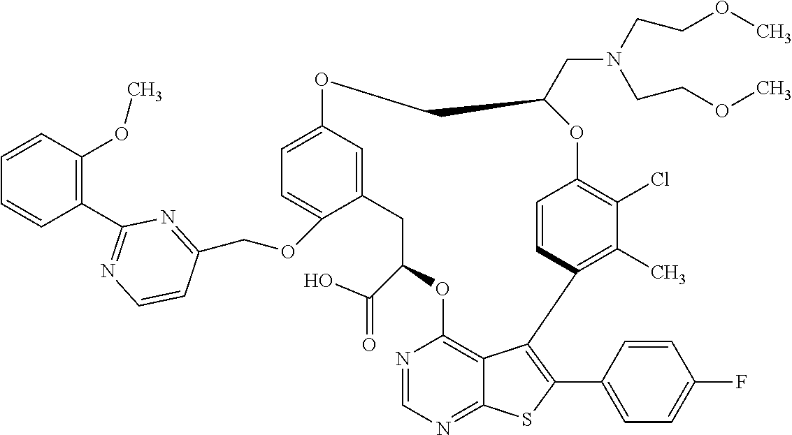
C12=CC(=CC=C1OCC1=NC(C3=C(OC)C=CC=C3)=NC=C1)OCC(CN(CCOC)CCOC)OC1=C(Cl)C(C)=C(C3=C(C4=CC=C(F)C=C4)SC4=NC=NC(=C43)OC(C(=O)O)C2)C=C1
